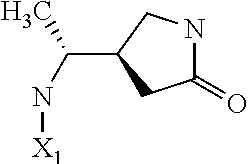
C1(=O)NCC(C(N[X1])C)C1
